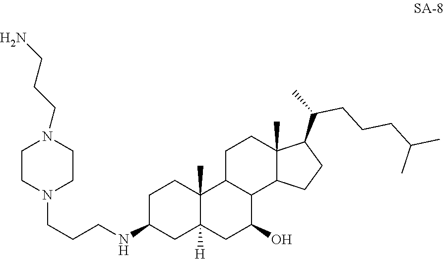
C1C2C(C3C(C)(C1)C(C(C)CCCC(C)C)CC3)C(O)CC1([H])C2(C)CCC(NCCCN2CCN(CCCN)CC2)C1
